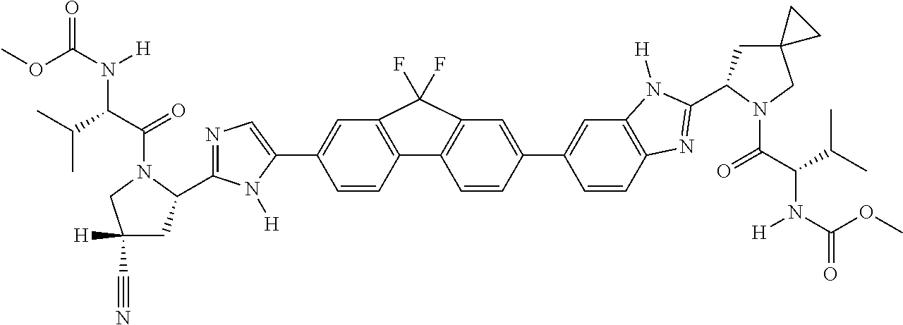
C1=C(C2=CC3=C(C=C2)N=C(C2CC4(CN2C(=O)C(N([H])C(OC)=O)C(C)C)CC4)N3[H])C=CC2=C1C(F)(F)C1=C2C=CC(C2=CN=C(C3CC([H])(C#N)CN3C(C(C(C)C)N(C(OC)=O)[H])=O)N2[H])=C1
